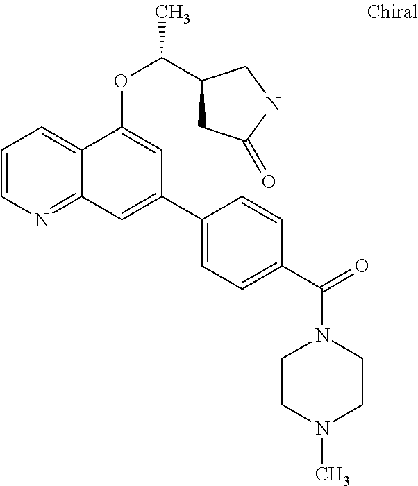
C1=CN=C2C(=C1)C(OC(C)C1CC(=O)NC1)=CC(C1=CC=C(C(=O)N3CCN(C)CC3)C=C1)=C2
